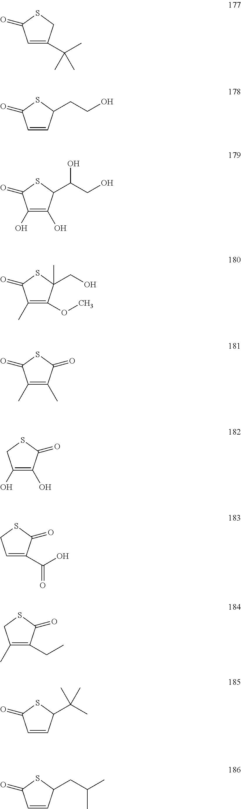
C1=C(C(C)(C)C)CSC1=O.C1=CC(CCO)SC1=O.C1(O)=C(O)C(C(CO)O)SC1=O.C1(C)=C(OC)C(CO)(C)SC1=O.C1(C)=C(C)C(=O)SC1=O.C1(O)=C(O)C(=O)SC1.C1=C(C(O)=O)C(=O)SC1.C1(C)=C(CC)C(=O)SC1.C1=CC(C(C)(C)C)SC1=O.C1=CC(CC(C)C)SC1=O
